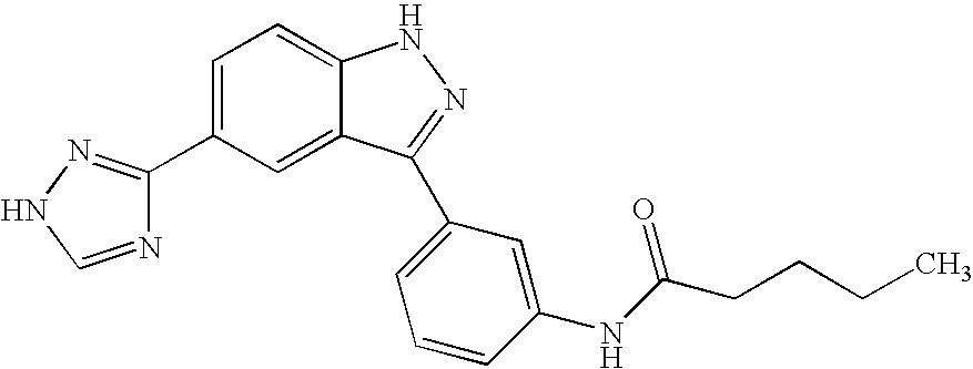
C1(C2=CC=C3C(=C2)C(C2=CC=CC(NC(CCCC)=O)=C2)=NN3)=NNC=N1
